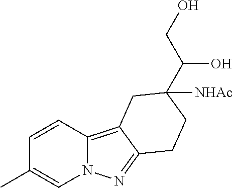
C1=CC2=C3C(=NN2C=C1C)CCC(C(CO)O)([NHAc])C3
